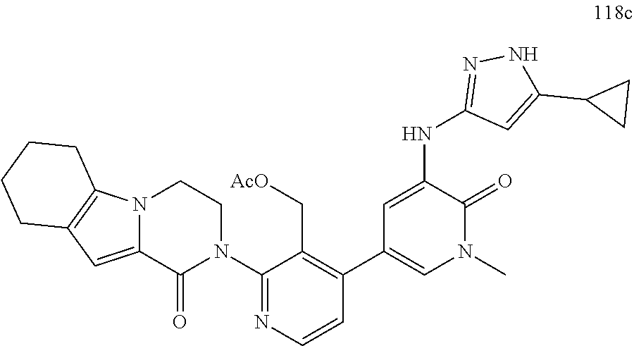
C1(N2CCN3C(=CC4=C3CCCC4)C2=O)=NC=CC(C2=CN(C)C(=O)C(NC3=NNC(C4CC4)=C3)=C2)=C1C[AcO]
